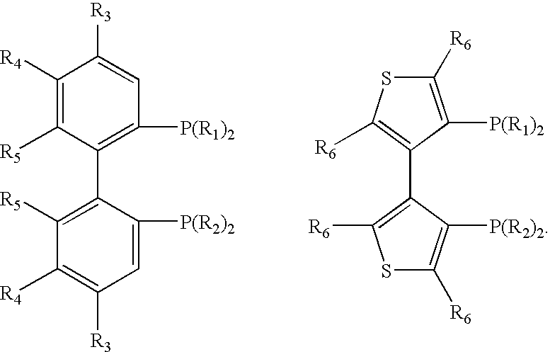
C1([R4])=C([R5])C(C2=C([R5])C([R4])=C([R3])C=C2[P(R2)2])=C([P(R1)2])C=C1[R3].C1([R6])=C([P(R1)2])C(C2=C([R6])SC([R6])=C2[P(R2)2])=C([R6])S1
